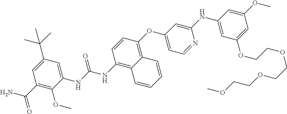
C1=CC(OC2=CC=NC(NC3=CC(OCCOCCOCCOC)=CC(OC)=C3)=C2)=C2C(=C1NC(NC1=CC(C(C)(C)C)=CC(C(N)=O)=C1OC)=O)C=CC=C2
